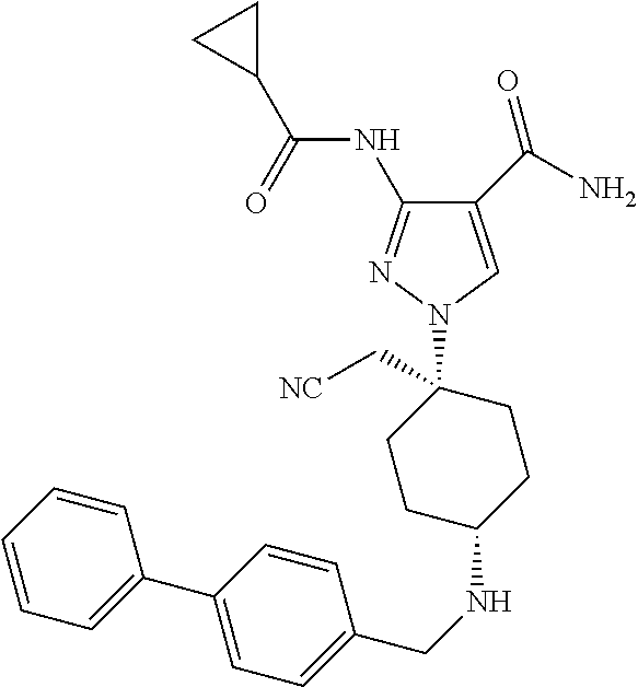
C1(C(N)=O)=CN(C2(C[NC])CCC(NCC3=CC=C(C4=CC=CC=C4)C=C3)CC2)N=C1NC(C1CC1)=O
